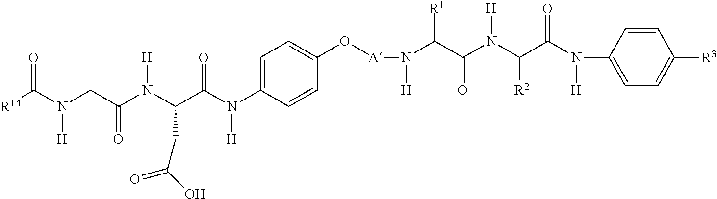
[R14]C(N(CC(N(C(C(N(C1=CC=C(O[A]N([H])C([R1])C(N(C(C(N(C2=CC=C([R3])C=C2)[H])=O)[R2])[H])=O)C=C1)[H])=O)CC(=O)O)[H])=O)[H])=O
